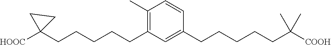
C1=CC(CCCCCC(C)(C)[COOH])=CC(CCCCCC2([HOOC])CC2)=C1C
